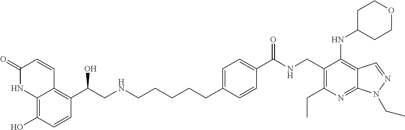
C12=C(O)C=CC(C(CNCCCCCC3=CC=C(C(NCC4=C(CC)N=C5C(=C4NC4CCOCC4)C=NN5CC)=O)C=C3)O)=C1C=CC(=O)N2
